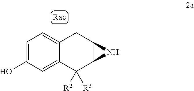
C1=C(O)C=C2C(=C1)CC1C(C2([R2])[R3])N1
